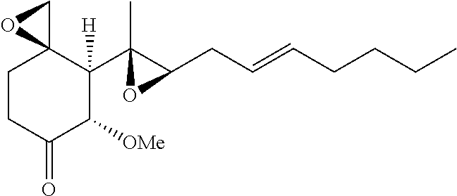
C1CC(=O)C([OMe])C(C2(C)C(CC=CCCCC)O2)([H])C12CO2
